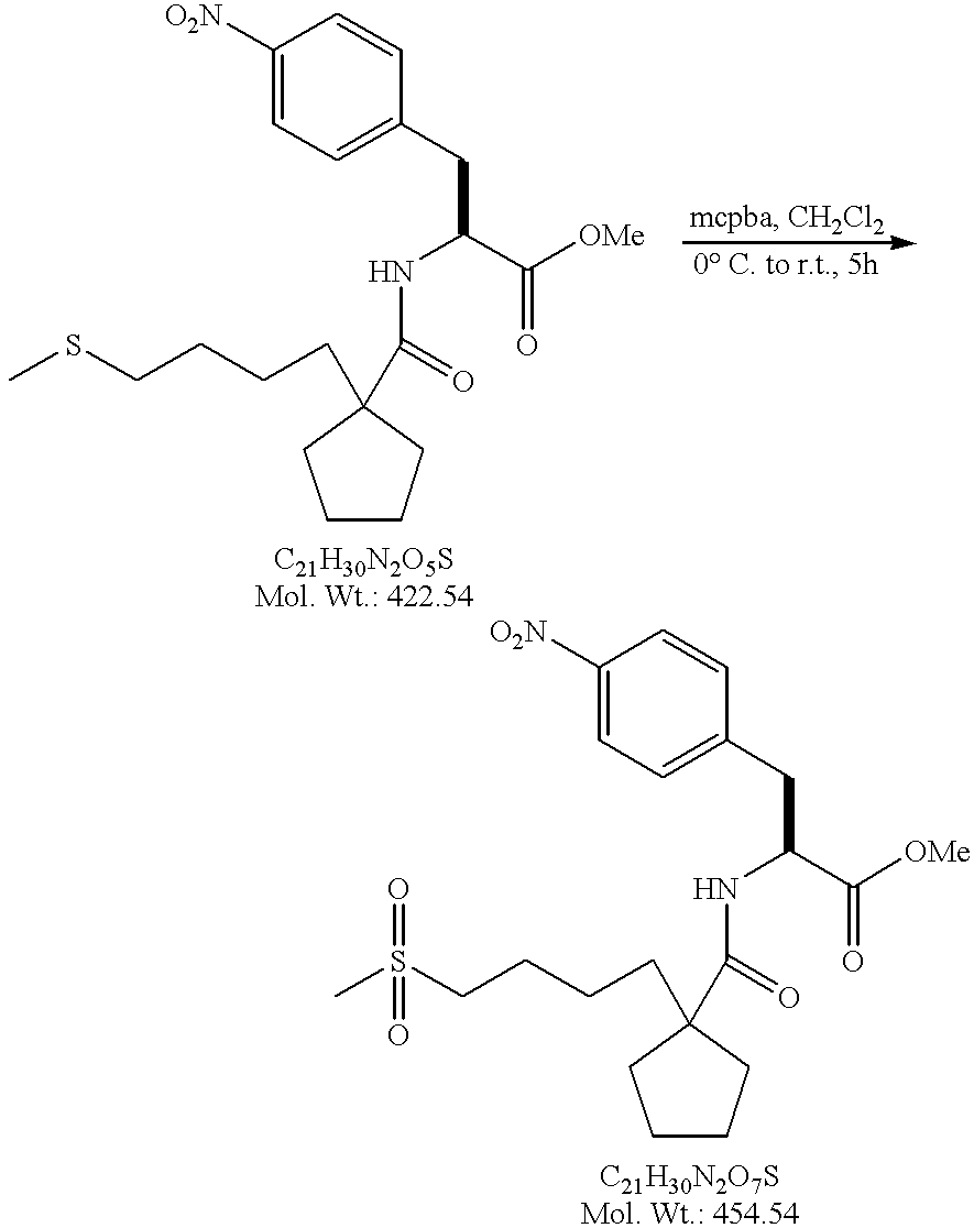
C1CCC(CCCCSC)(C(=O)NC(C(=O)[OMe])CC2=CC=C([O2N])C=C2)C1.C1CCC(CCCCS(C)(=O)=O)(C(=O)NC(C(=O)[OMe])CC2=CC=C([O2N])C=C2)C1
